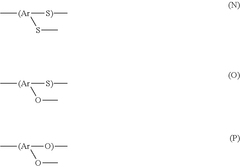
C[(Ar]([S)]C)SC.C[(Ar]([S)]C)OC.C[(Ar]([O)]C)OC
